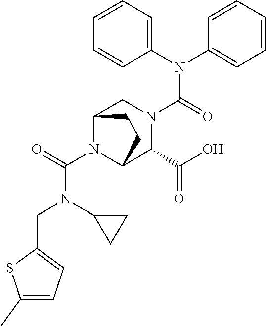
C(N1C2C(C(=O)O)N(C(N(C3=CC=CC=C3)C3=CC=CC=C3)=O)CC1CC2)(=O)N(C1CC1)CC1=CC=C(C)S1
